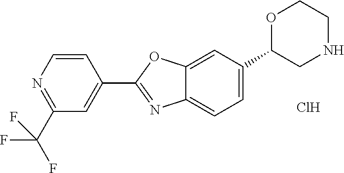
Cl.C12=CC(C3CNCCO3)=CC=C1N=C(C1=CC(C(F)(F)F)=NC=C1)O2
